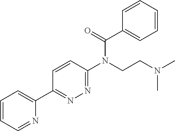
C1=CC=NC(C2=NN=C(N(CCN(C)C)C(=O)C3=CC=CC=C3)C=C2)=C1
